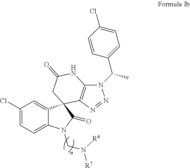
C1=C2C(=CC(Cl)=C1)C1(C(=O)N2CN([R6])[R7])C2=C(N(C(C)C3=CC=C(Cl)C=C3)N=N2)NC(=O)C1
